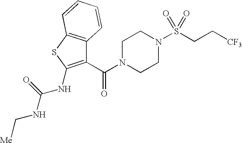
C1(C(=O)N2CCN(S(CC[CF3])(=O)=O)CC2)=C(NC(NC[Me])=O)SC2=C1C=CC=C2
